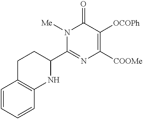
N1([Me])C(C2CCC3=C(N2)C=CC=C3)=NC([COOMe])=C([OCOPh])C1=O
